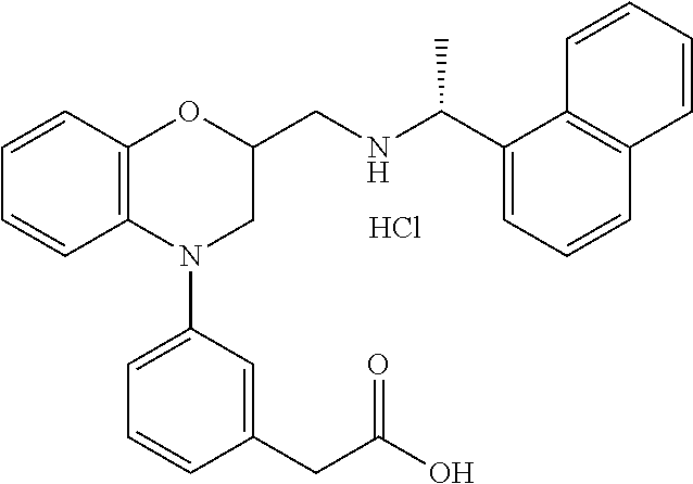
C1=CC2=C(C=C1)N(C1=CC=CC(CC(O)=O)=C1)CC(CNC(C1=CC=CC3=C1C=CC=C3)C)O2.Cl
